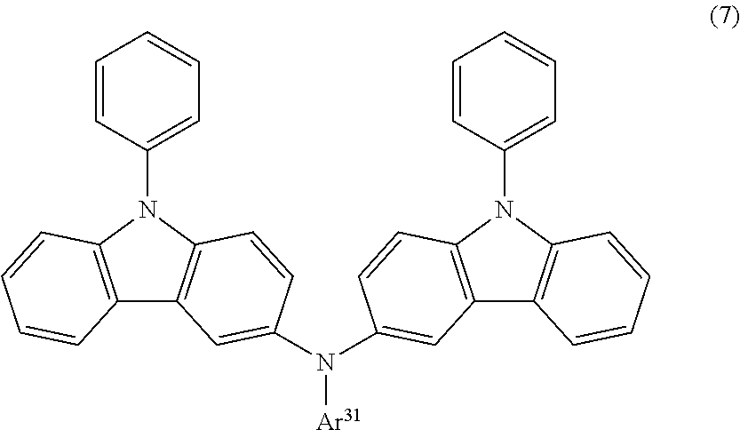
C12=C(N(C3=CC=CC=C3)C3=C1C=C(N(C1=CC4=C(N(C5=CC=CC=C5)C5=C4C=CC=C5)C=C1)[Ar31])C=C3)C=CC=C2
